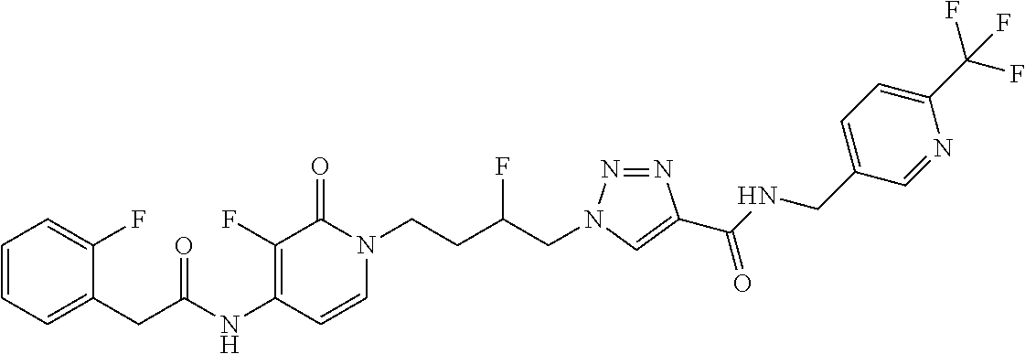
N(C1=C(F)C(=O)N(CCC(CN2N=NC(C(NCC3=CC=C(C(F)(F)F)N=C3)=O)=C2)F)C=C1)C(=O)CC1=CC=CC=C1F
